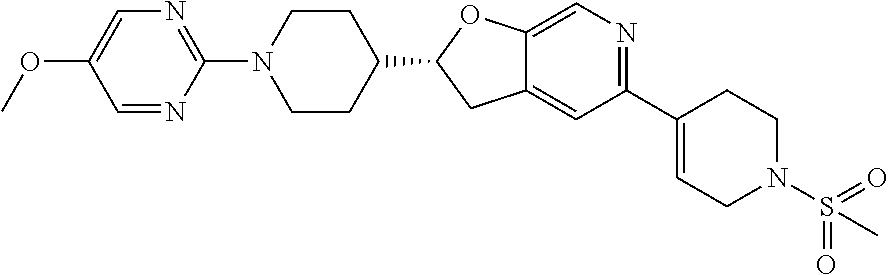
C1=C(OC)C=NC(N2CCC(C3CC4=CC(C5=CCN(S(=O)(=O)C)CC5)=NC=C4O3)CC2)=N1
